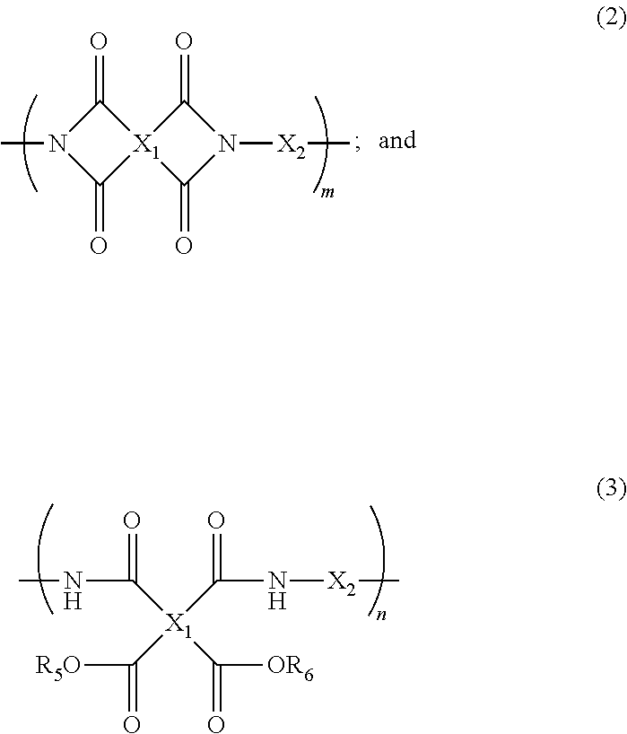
C1(=O)N(C)C(=O)[X1]12C(=O)N([X2]C)C2=O.C([X1](C(N[X2]C)=O)(C([R5O])=O)C([OR6])=O)(NC)=O
